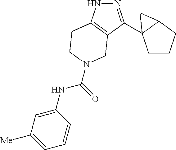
N1=C(C23CCCC2C3)C2=C(N1)CCN(C(NC1=CC([Me])=CC=C1)=O)C2
